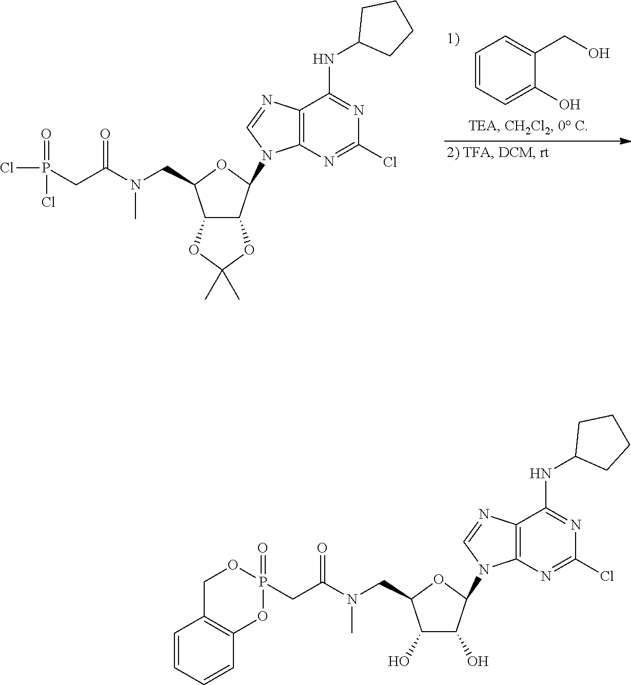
P(CC(N(CC1C2C(C(N3C4=C(C(NC5CCCC5)=NC(Cl)=N4)N=C3)O1)OC(C)(C)O2)C)=O)(=O)(Cl)Cl.C1=CC=C(CO)C(O)=C1.C(C(N(CC1C(O)C(O)C(N2C3=C(C(NC4CCCC4)=NC(Cl)=N3)N=C2)O1)C)=O)P1(=O)OC2=C(CO1)C=CC=C2
